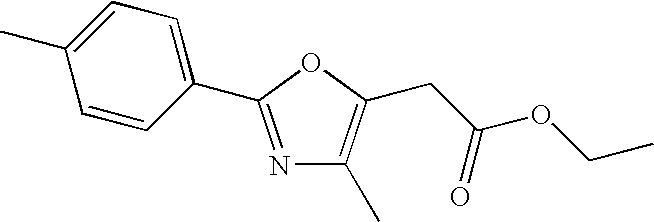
N1=C(C2=CC=C(C)C=C2)OC(CC(OCC)=O)=C1C
